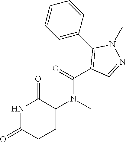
N1C(=O)CCC(N(C)C(=O)C2=C(C3=CC=CC=C3)N(C)N=C2)C1=O
